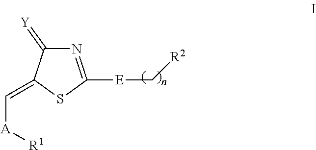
[E](C1=NC(=[Y])C(=C[A][R1])S1)C[R2]
